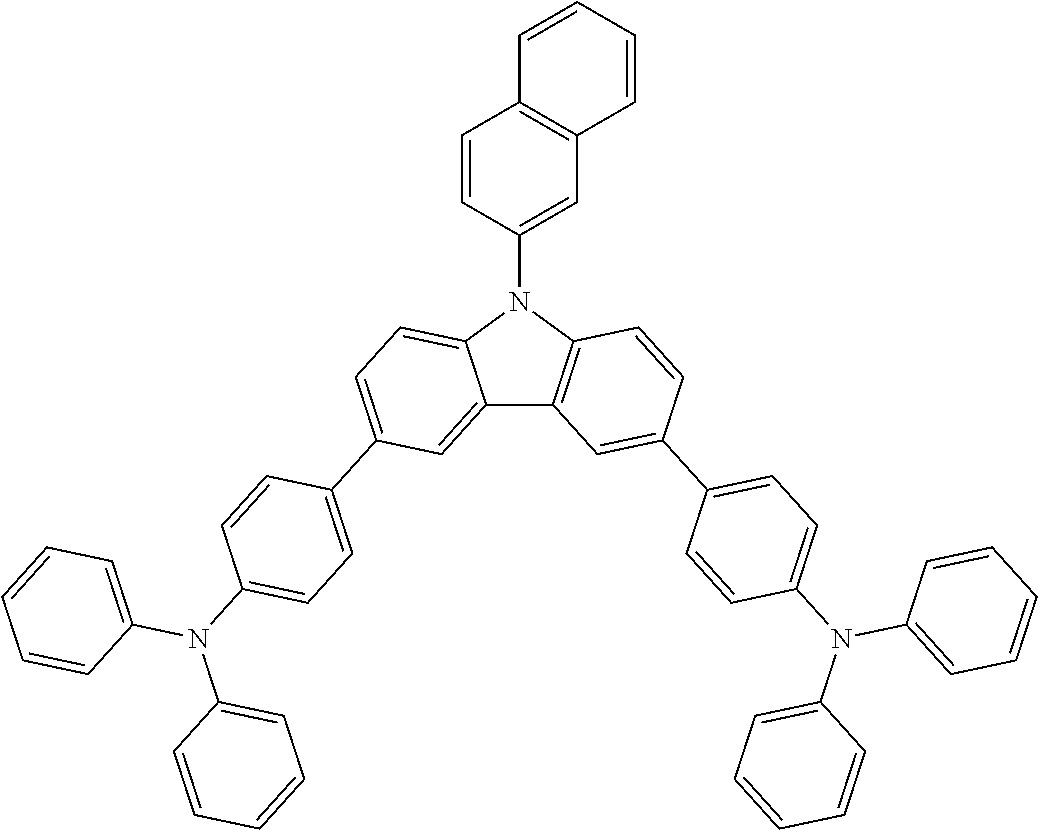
C12=CC(C3=CC=C(N(C4=CC=CC=C4)C4=CC=CC=C4)C=C3)=CC=C1N(C1=CC3=C(C=C1)C=CC=C3)C1=C2C=C(C2=CC=C(N(C3=CC=CC=C3)C3=CC=CC=C3)C=C2)C=C1
